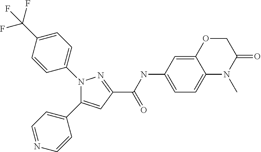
C1(C(NC2=CC=C3C(=C2)OCC(=O)N3C)=O)=NN(C2=CC=C(C(F)(F)F)C=C2)C(C2=CC=NC=C2)=C1
